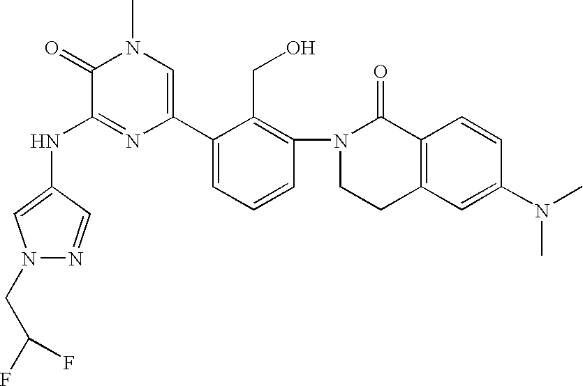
N(C1=NC(C2=CC=CC(N3CCC4=C(C3=O)C=CC(N(C)C)=C4)=C2CO)=CN(C)C1=O)C1=CN(CC(F)F)N=C1
